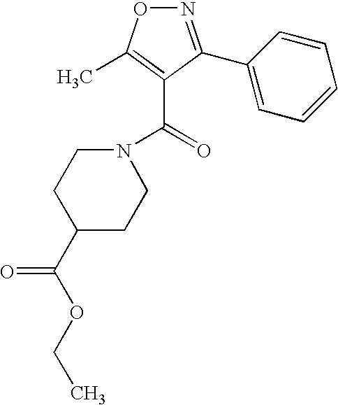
N1(C(=O)C2=C(C)ON=C2C2=CC=CC=C2)CCC(C(OCC)=O)CC1
